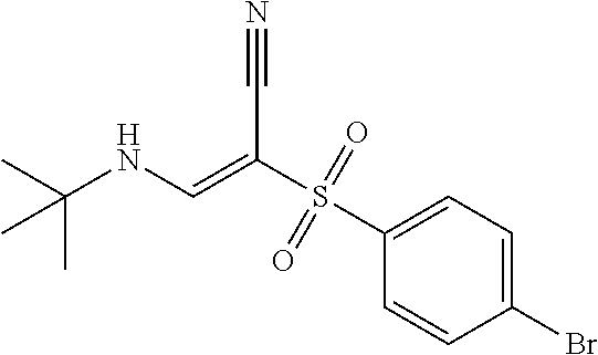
C(NC=C(S(C1=CC=C(Br)C=C1)(=O)=O)C#N)(C)(C)C
